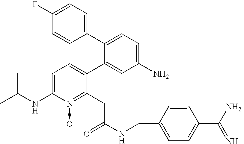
C1=C(NC(C)C)N(->O)=C(CC(NCC2=CC=C(C([NH2])=N)C=C2)=O)C(C2=CC(N)=CC=C2C2=CC=C(F)C=C2)=C1
